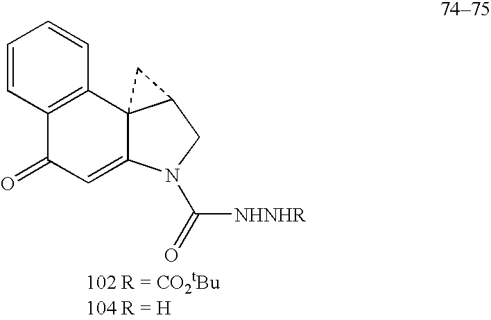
C1=CC=CC2=C1C(=O)C=C1C23C(CN1C([NHNHR])=O)C3
